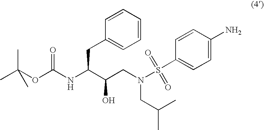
C1(CC(NC(OC(C)(C)C)=O)C(CN(CC(C)C)S(C2=CC=C(N)C=C2)(=O)=O)O)=CC=CC=C1
